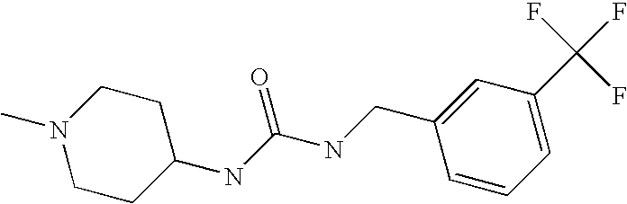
N(C(NCC1=CC(C(F)(F)F)=CC=C1)=O)C1CCN(C)CC1
